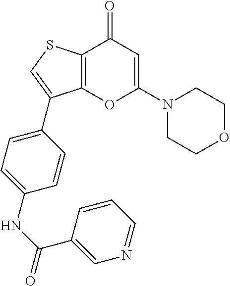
C12=C(SC=C1C1=CC=C(NC(=O)C3=CN=CC=C3)C=C1)C(=O)C=C(N1CCOCC1)O2
